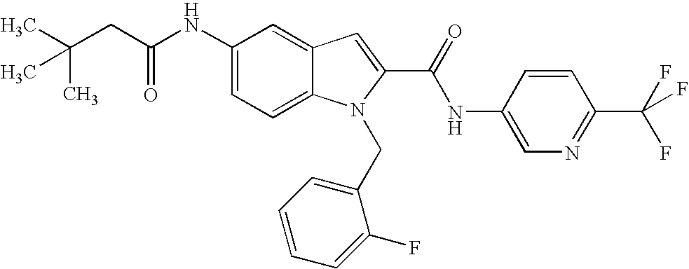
C(CC(NC1=CC=C2C(=C1)C=C(C(NC1=CN=C(C(F)(F)F)C=C1)=O)N2CC1=CC=CC=C1F)=O)(C)(C)C
